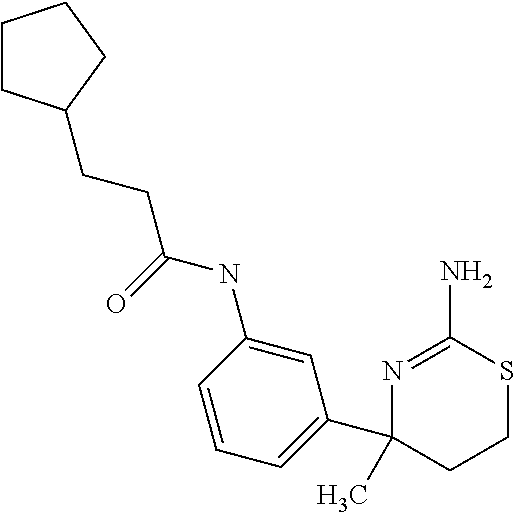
C1CC(CCC(NC2=CC(C3(C)N=C(N)SCC3)=CC=C2)=O)CC1
